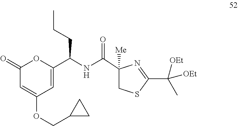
C1(C(C)([OEt])[OEt])=NC(C(NC(C2=CC(OCC3CC3)=CC(=O)O2)CCC)=O)([Me])CS1
